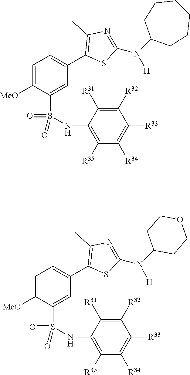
C1=C([MeO])C(S(=O)(=O)NC2=C([R35])C([R34])=C([R33])C([R32])=C2[R31])=CC(C2=C(C)N=C(N(C3CCCCCC3)[H])S2)=C1.C1=C([MeO])C(S(=O)(=O)NC2=C([R35])C([R34])=C([R33])C([R32])=C2[R31])=CC(C2=C(C)N=C(N(C3CCOCC3)[H])S2)=C1
